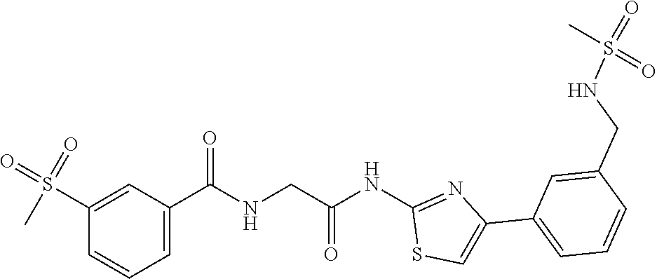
C1(S(C)(=O)=O)=CC(C(=O)NCC(NC2=NC(C3=CC=CC(CNS(=O)(C)=O)=C3)=CS2)=O)=CC=C1
